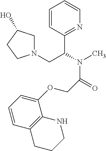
C1=CC(C(N(C)C(=O)COC2=CC=CC3=C2NCCC3)CN2CC(O)CC2)=NC=C1
